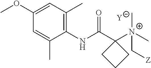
[Y].C1=C(C)C(NC(C2([N+](C[Z])(C)C)CCC2)=O)=C(C)C=C1OC
